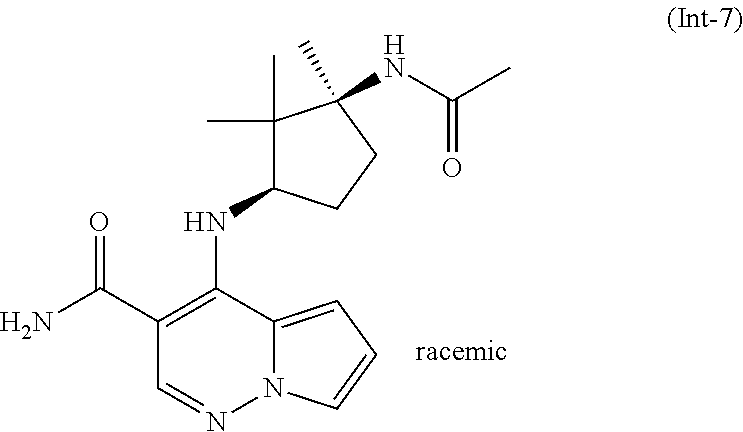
N(C1=C(C(=O)N)C=NN2C1=CC=C2)C1C(C)(C)C(C)(NC(=O)C)CC1
